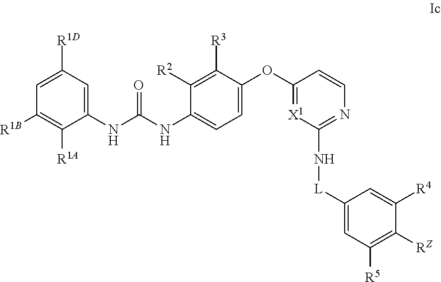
C1(NC(=O)NC2=CC=C(OC3=[X1]C(N[L]C4=CC([R5])=C([RZ])C([R4])=C4)=NC=C3)C([R3])=C2[R2])=CC([R1D])=CC([R1B])=C1[R1A]
